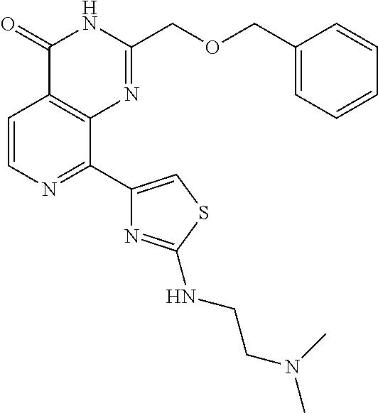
C1=CN=C(C2=CSC(NCCN(C)C)=N2)C2=C1C(=O)NC(COCC1=CC=CC=C1)=N2
